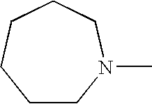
C1CN(C)CCCC1
